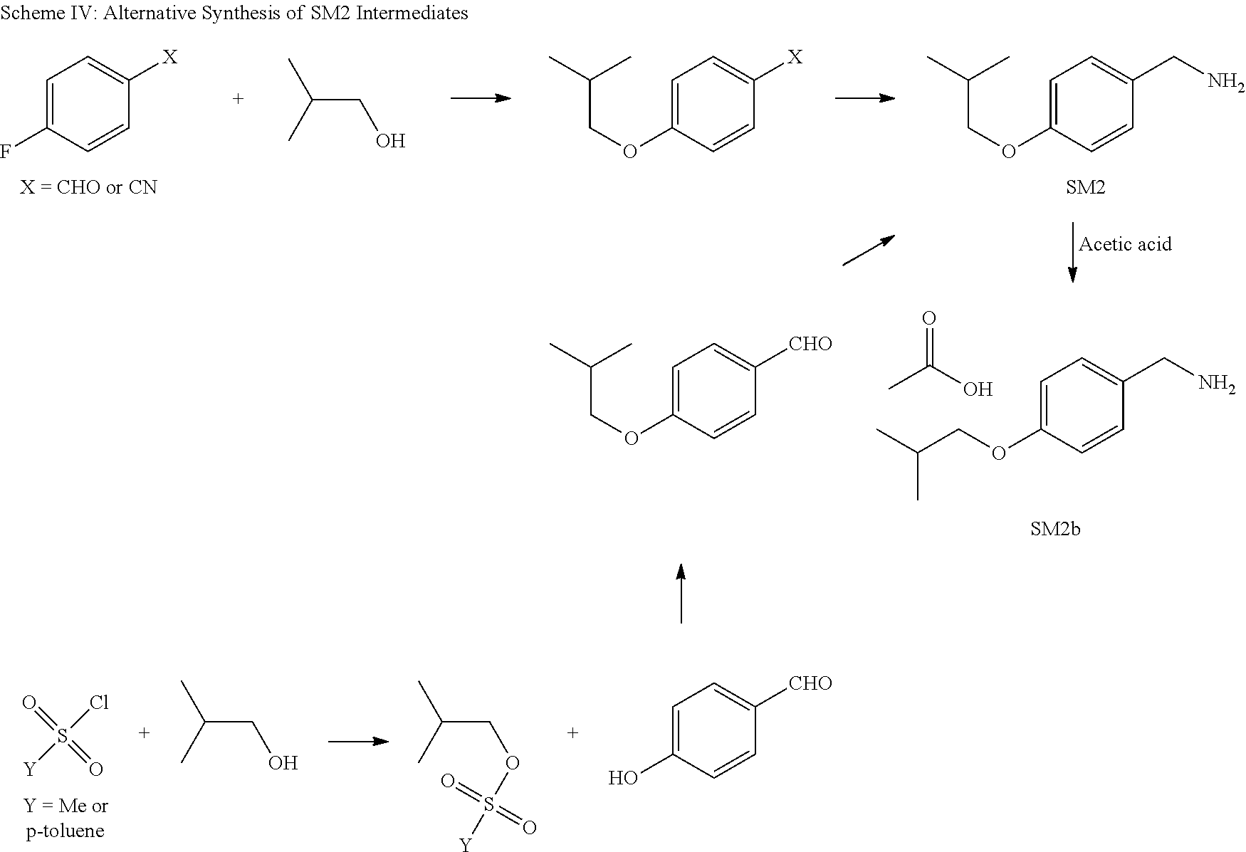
C1=C(F)C=CC([X])=C1.CC(CO)C.C1=C(OCC(C)C)C=CC([X])=C1.C1=C(OCC(C)C)C=CC(CN)=C1.O=S(=O)(Cl)[Y].C1=C(O)C=CC([CHO])=C1.CC(COS([Y])(=O)=O)C.CC(CO)C.C1=C(OCC(C)C)C=CC(CN)=C1.CC(O)=O.C1=C(OCC(C)C)C=CC([CHO])=C1
